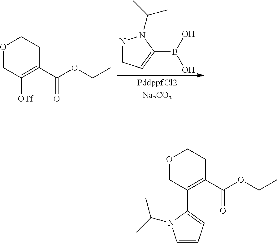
O1CC(C2=CC=CN2C(C)C)=C(C(OCC)=O)CC1.O1CC([OTf])=C(C(OCC)=O)CC1.N1=CC=C(B(O)O)N1C(C)C
